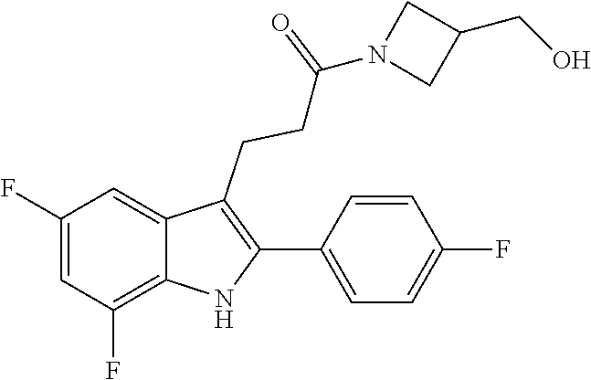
C1(C2=C(CCC(=O)N3CC(CO)C3)C3=CC(F)=CC(F)=C3N2)=CC=C(F)C=C1
